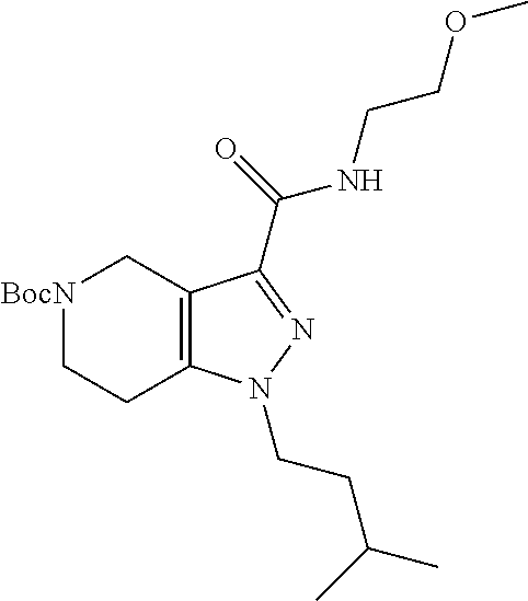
[BocN]1CC2=C(CC1)N(CCC(C)C)N=C2C(NCCOC)=O
